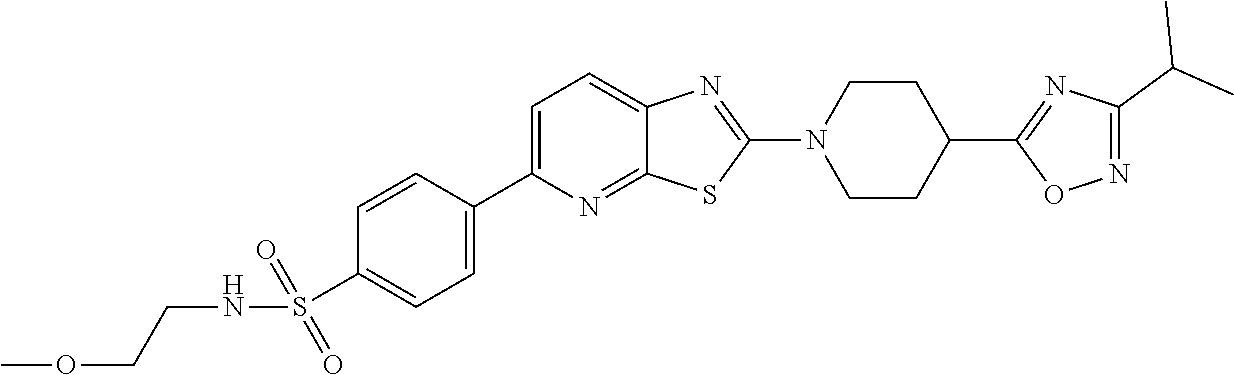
C1=C(C2=CC=C(S(=O)(=O)NCCOC)C=C2)N=C2C(=C1)N=C(N1CCC(C3=NC(C(C)C)=NO3)CC1)S2
